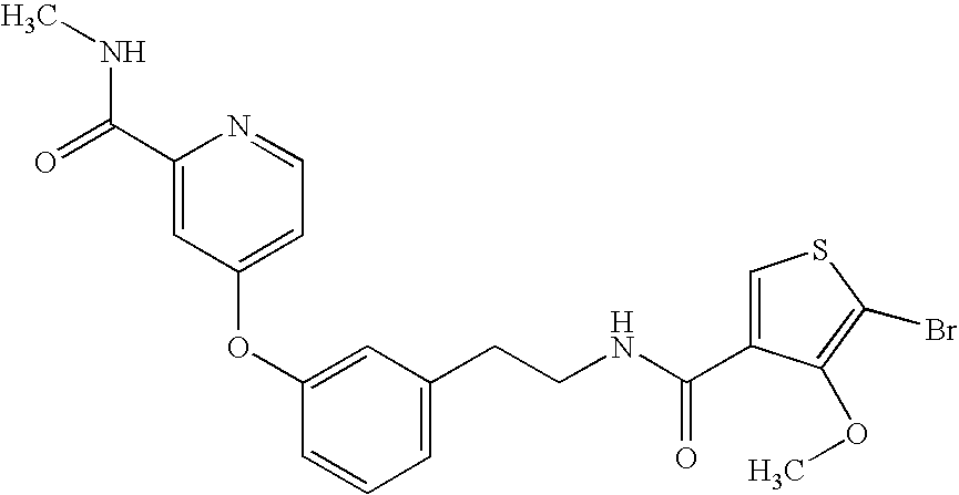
C1(OC2=CC(CCNC(=O)C3=CSC(Br)=C3OC)=CC=C2)=CC=NC(C(NC)=O)=C1
